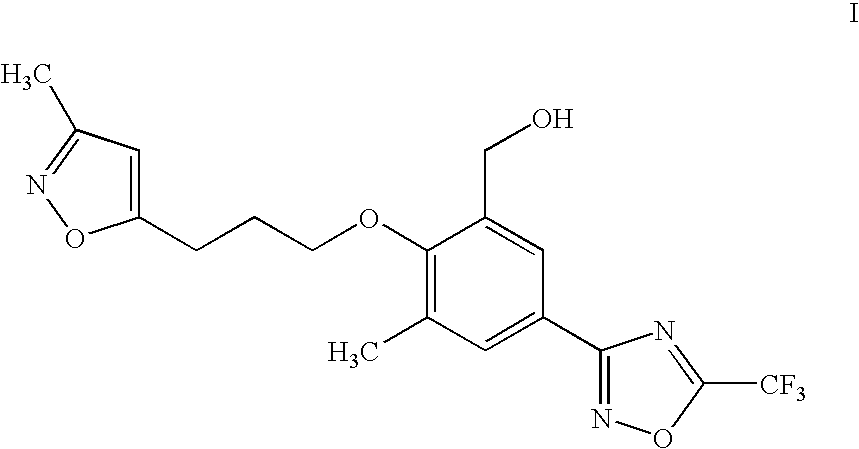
C1(C)=C(OCCCC2=CC(C)=NO2)C(CO)=CC(C2=NOC([CF3])=N2)=C1
